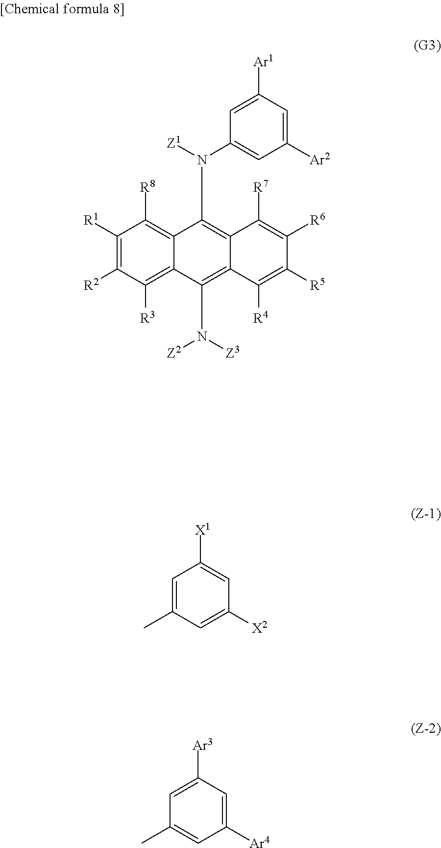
C1=C([Ar1])C=C([Ar2])C=C1N([Z1])C1=C2C(=C(N([Z2])[Z3])C3=C([R3])C([R2])=C([R1])C([R8])=C13)C([R4])=C([R5])C([R6])=C2[R7].C1=C(C)C=C([X2])C=C1[X1].C1=C([Ar3])C=C([Ar4])C=C1C
